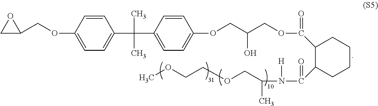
C1C(COC2=CC=C(C(C3=CC=C(OCC(COC(=O)C4C(C(=O)N(C(COCCOC)C)[H])CCCC4)O)C=C3)(C)C)C=C2)O1
